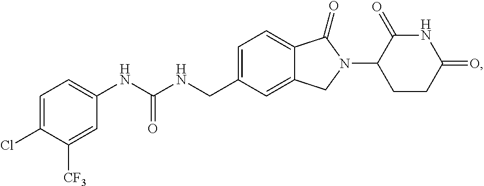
C1=C(CNC(NC2=CC=C(Cl)C([CF3])=C2)=O)C=C2C(=C1)C(=O)N(C1CCC(=O)NC1=O)C2
